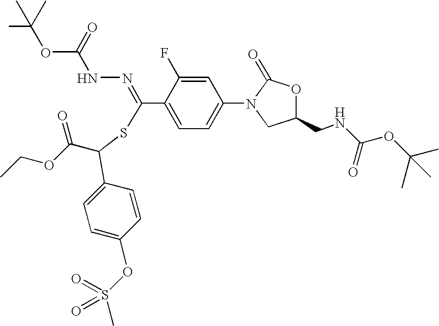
C(C1=CC=C(N2CC(CNC(OC(C)(C)C)=O)OC2=O)C=C1F)(=NNC(OC(C)(C)C)=O)SC(C(OCC)=O)C1=CC=C(OS(=O)(=O)C)C=C1
